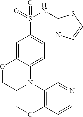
O1CCN(C2=C(OC)C=CN=C2)C2=CC=C(S(=O)(NC3=NC=CS3)=O)C=C12
